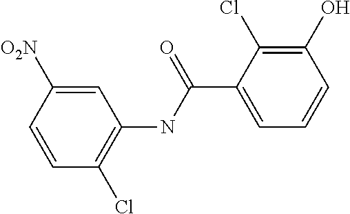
C1=CC([O2N])=CC(NC(C2=CC=CC(O)=C2Cl)=O)=C1Cl
